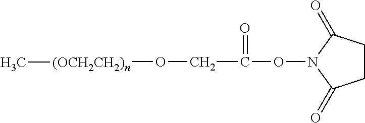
C(=O)(CO[(OCH2CH2)n]C)ON1C(=O)CCC1=O
